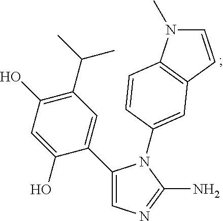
C1(C2=CN=C(N)N2C2=CC3=C(N(C)C=C3)C=C2)=CC(C(C)C)=C(O)C=C1O
